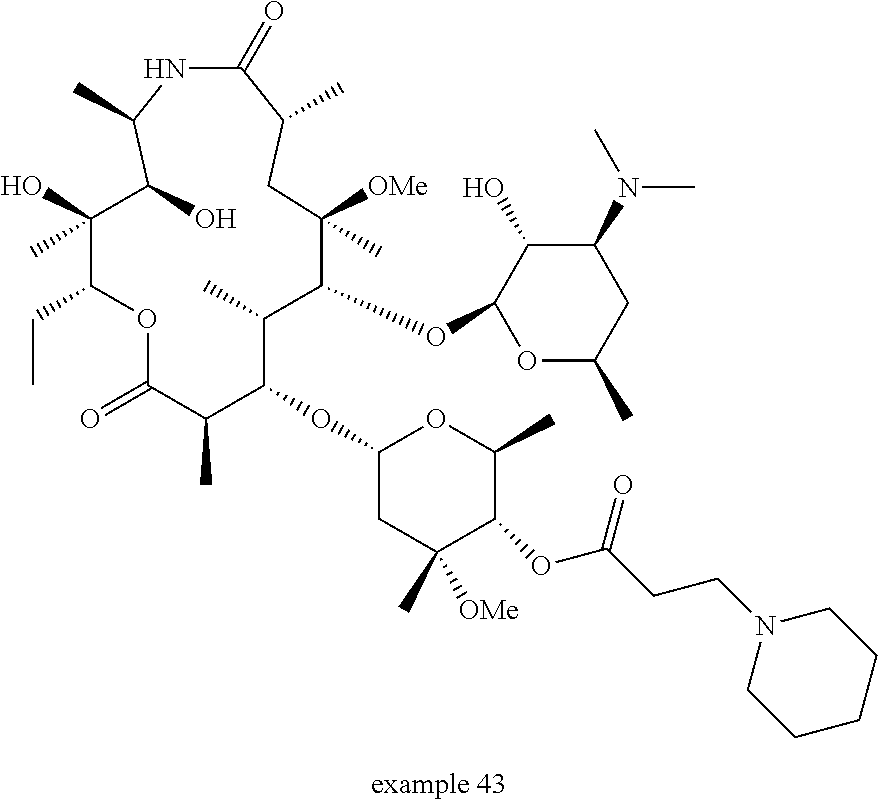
C1(OC2C(C)C(OC3OC(C)CC(N(C)C)C3O)C([OMe])(C)CC(C)C(=O)NC(C)C(O)C(C)(O)C(CC)OC(=O)C2C)CC(C)([OMe])C(OC(CCN2CCCCC2)=O)C(C)O1
